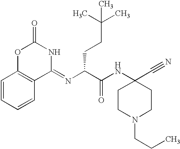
C1(=NC(C(NC2(C#N)CCN(CCC)CC2)=O)CCC(C)(C)C)NC(=O)OC2=C1C=CC=C2
